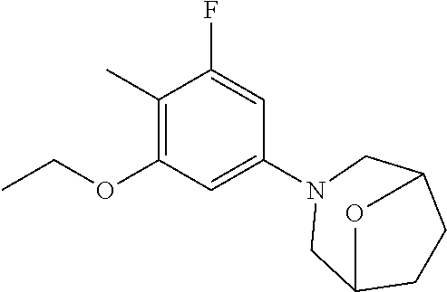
C1(C)=C(OCC)C=C(N2CC3CCC(C2)O3)C=C1F
